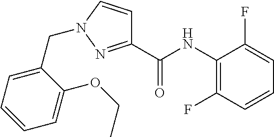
C1(NC(C2=NN(CC3=CC=CC=C3OCC)C=C2)=O)=C(F)C=CC=C1F
